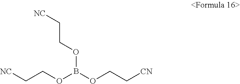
[NC]CCOB(OCC[CN])OCC[NC]
